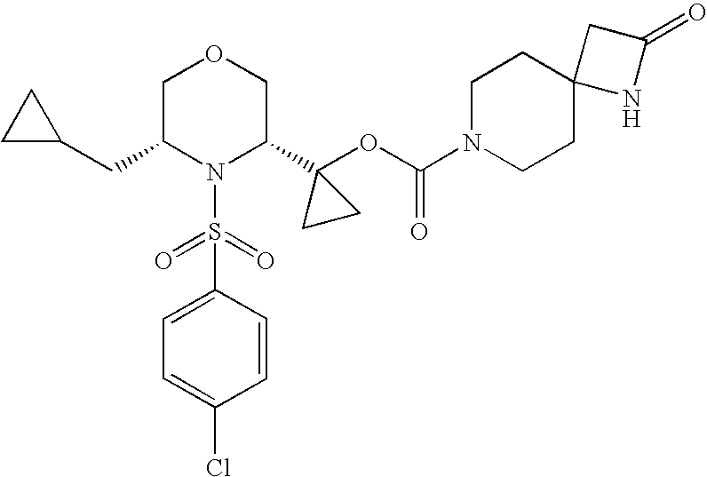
C1=C(S(=O)(=O)N2C(C3(OC(=O)N4CCC5(CC4)NC(=O)C5)CC3)COCC2CC2CC2)C=CC(Cl)=C1
